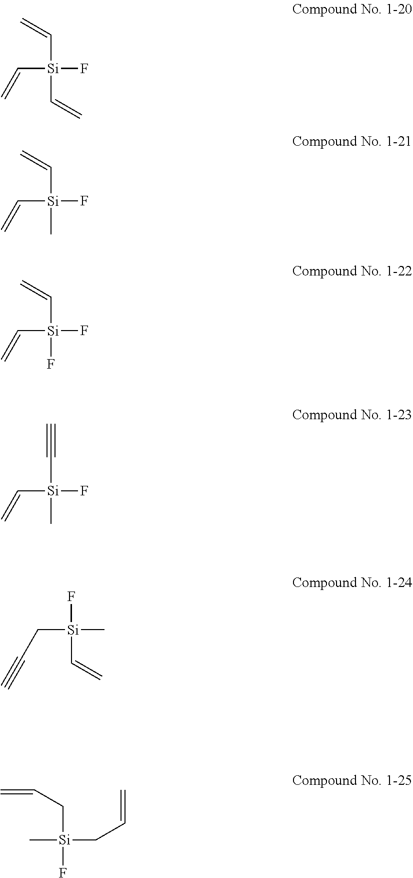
C([Si](C=C)(C=C)F)=C.C([Si](C)(C=C)F)=C.C([Si](F)(C=C)F)=C.C([Si](C)(C=C)F)#C.F[Si](C=C)(CC#C)C.C([Si](F)(C)CC=C)C=C
